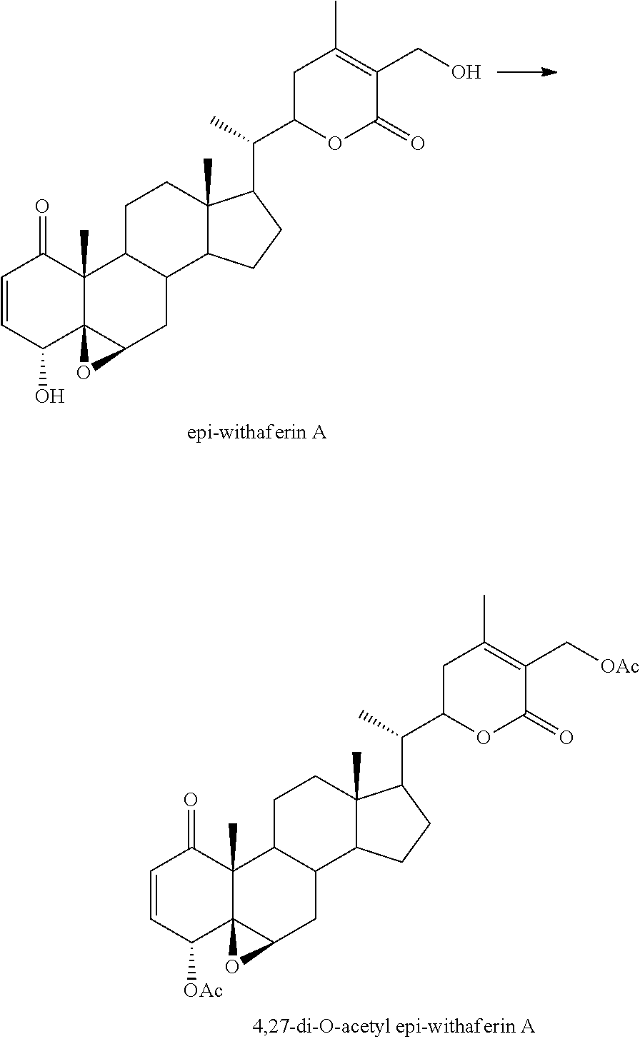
C1=CC(O)C23C(C)(C1=O)C1C(CC2O3)C2C(C)(CC1)C(C(C)C1OC(=O)C(CO)=C(C)C1)CC2.C1=CC([OAc])C23C(C)(C1=O)C1C(CC2O3)C2C(C)(CC1)C(C(C)C1OC(=O)C(C[OAc])=C(C)C1)CC2
